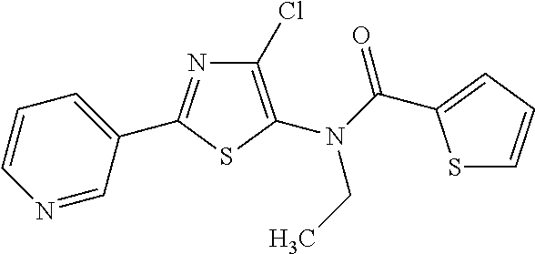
C1(Cl)=C(N(CC)C(=O)C2=CC=CS2)SC(C2=CC=CN=C2)=N1
